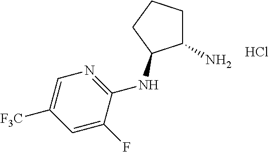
C1(N)CCCC1NC1=NC=C([F3C])C=C1F.Cl
